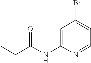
C1=C(NC(CC)=O)N=CC=C1Br
